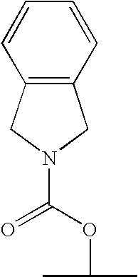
C1=CC2=C(C=C1)CN(C(OC(C)C)=O)C2
